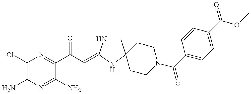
C1(Cl)=C(N)N=C(N)C(C(C=C2NCC3(N2)CCN(C(C2=CC=C(C(OC)=O)C=C2)=O)CC3)=O)=N1
